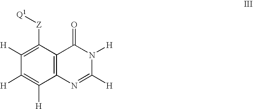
C1([H])=C([Z][Q1])C2=C(C([H])=C1[H])N=C([H])N([H])C2=O
